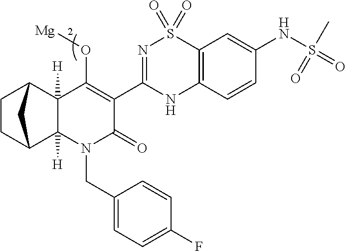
C1(O[Mg])=C(C2=NS(=O)(=O)C3=C(N2)C=CC(NS(=O)(C)=O)=C3)C(=O)N(CC2=CC=C(F)C=C2)C2([H])C1([H])C1CCC2C1
